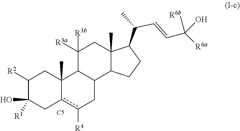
C1([R2])C(O)([R1])Cc2c([R4])CC3C(C2(C)C1)C([R3a])([R3b])CC1(C)C3CCC1C(C)C=CC([R6b])(O)[R6a].[C5]
